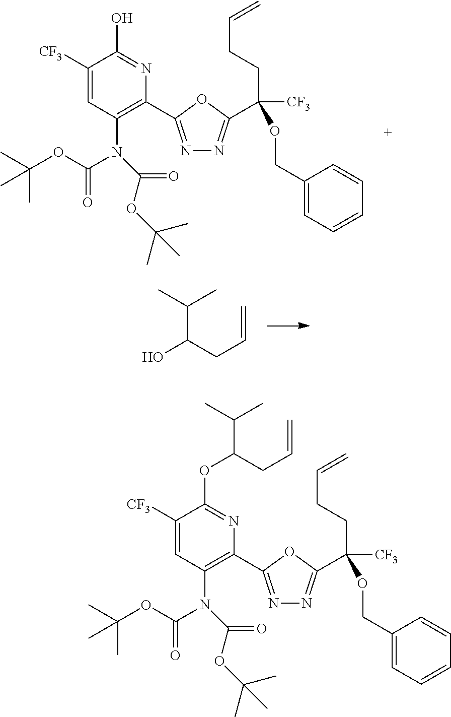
C(C(OCC1=CC=CC=C1)([CF3])C1=NN=C(C2=C(N(C(=O)OC(C)(C)C)C(=O)OC(C)(C)C)C=C([CF3])C(O)=N2)O1)CC=C.C(C(OCC1=CC=CC=C1)([CF3])C1=NN=C(C2=C(N(C(=O)OC(C)(C)C)C(=O)OC(C)(C)C)C=C([CF3])C(OC(C(C)C)CC=C)=N2)O1)CC=C.CC(C)C(CC=C)O
